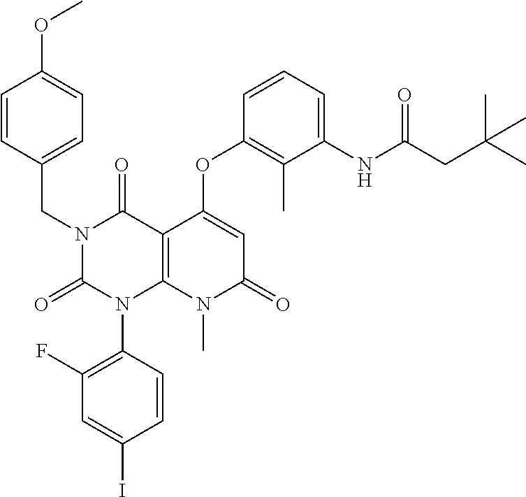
C1(F)=C(N2C3=C(C(=O)N(CC4=CC=C(OC)C=C4)C2=O)C(OC2=C(C)C(NC(CC(C)(C)C)=O)=CC=C2)=CC(=O)N3C)C=CC(I)=C1
